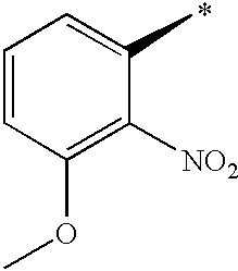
C1=CC(OC)=C([NO2])C(C)=C1
